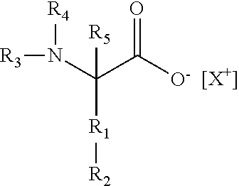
[R3]N([R4])C(C(=O)[O-])([R1][R2])[R5].[[X+]]
